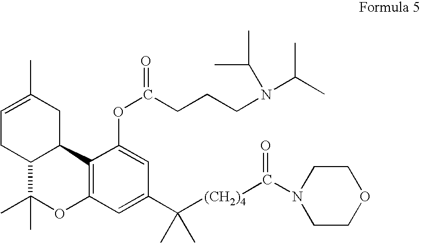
C1=C(C)CC2C(C1)C(C)(C)OC1=C2C(OC(CCCN(C(C)C)C(C)C)=O)=CC(C([(CH2)4]C(N2CCOCC2)=O)(C)C)=C1
